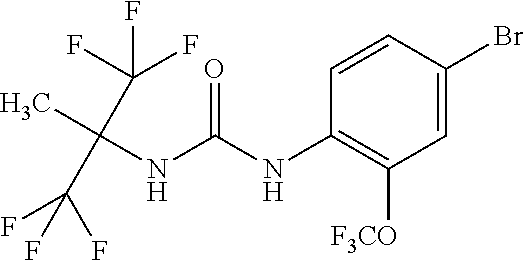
O=C(NC1=C([F3CO])C=C(Br)C=C1)NC(C)(C(F)(F)F)C(F)(F)F
